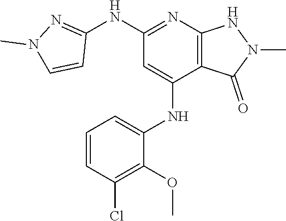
C1(NC2=NC3=C(C(NC4=CC=CC(Cl)=C4OC)=C2)C(=O)N(C)N3)=NN(C)C=C1
